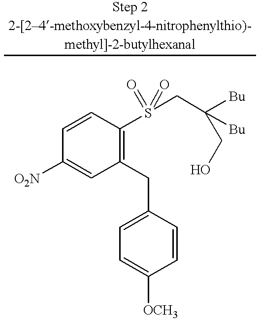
C1(CC2=CC=C([OCH3])C=C2)=C(S(CC([Bu])([Bu])CO)(=O)=O)C=CC([O2N])=C1
